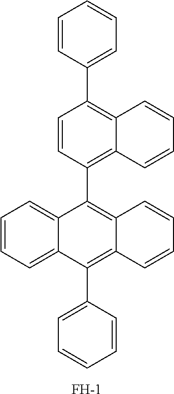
C1=CC(C2=C3C(=C(C4=C5C(=C(C6=CC=CC=C6)C6=CC=CC=C46)C=CC=C5)C=C2)C=CC=C3)=CC=C1.[F-]
